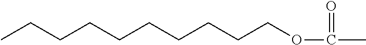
C(CCCCCOC(=O)C)CCCC
